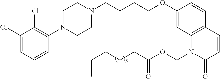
C1(Cl)=CC=CC(N2CCN(CCCCOC3=CC4=C(C=C3)C=CC(=O)N4COC(=O)CCCCC)CC2)=C1Cl
